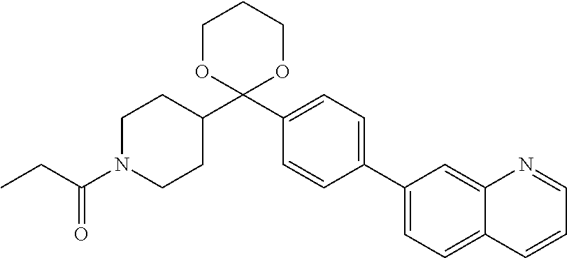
C1(C2=CC=C3C(=C2)N=CC=C3)=CC=C(C2(C3CCN(C(CC)=O)CC3)OCCCO2)C=C1
